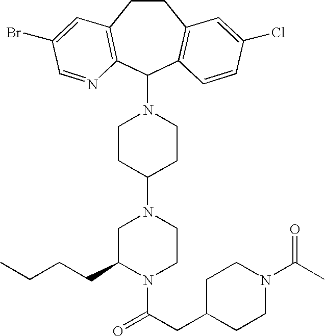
C1CC(N2CC(CCCC)N(C(CC3CCN(C(C)=O)CC3)=O)CC2)CCN1C1C2=C(CCC3=C1C=CC(Cl)=C3)C=C(Br)C=N2
